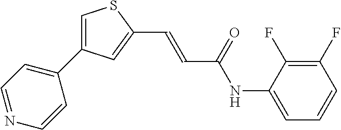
C1=C(C2=CC=NC=C2)C=C(C=CC(=O)NC2=CC=CC(F)=C2F)S1
